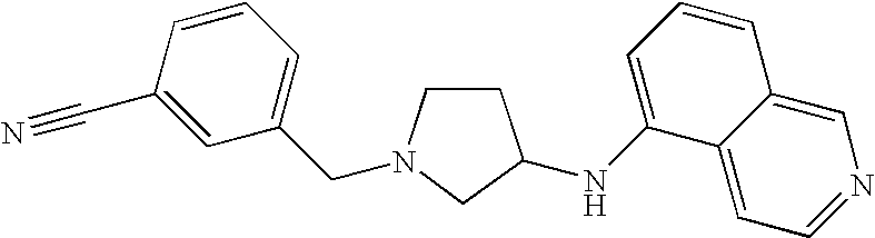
C1CC(NC2=CC=CC3=CN=CC=C23)CN1CC1=CC=CC(C#N)=C1
